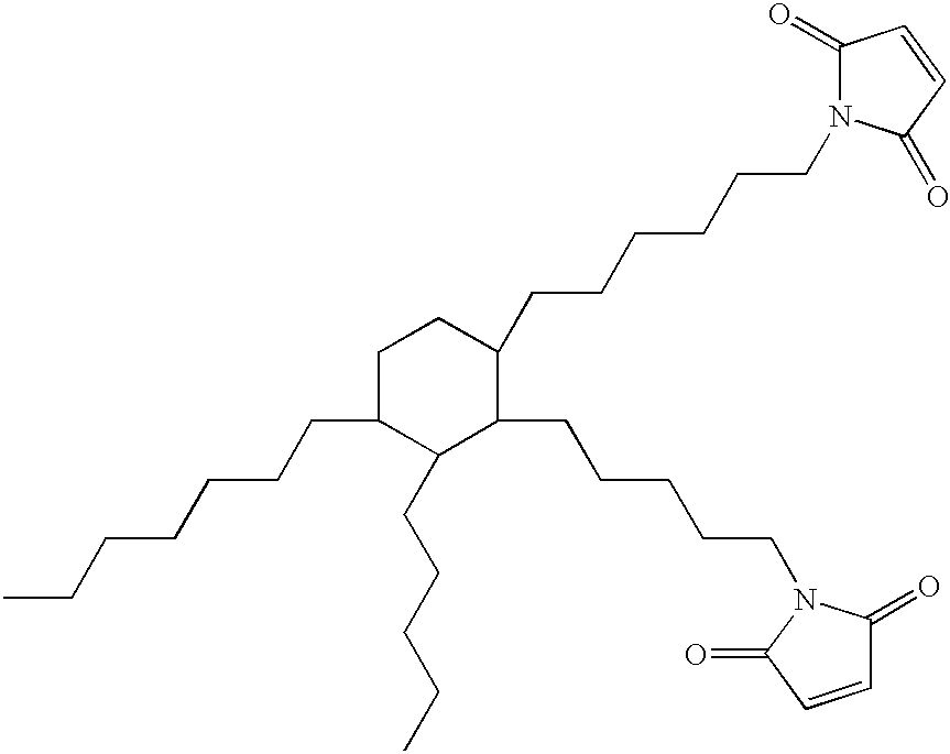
C1C(CCCCCCC)C(CCCCC)C(CCCCCN2C(=O)C=CC2=O)C(CCCCCCN2C(=O)C=CC2=O)C1
